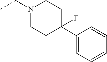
C1(C2(F)CCN(CC)CC2)=CC=CC=C1
